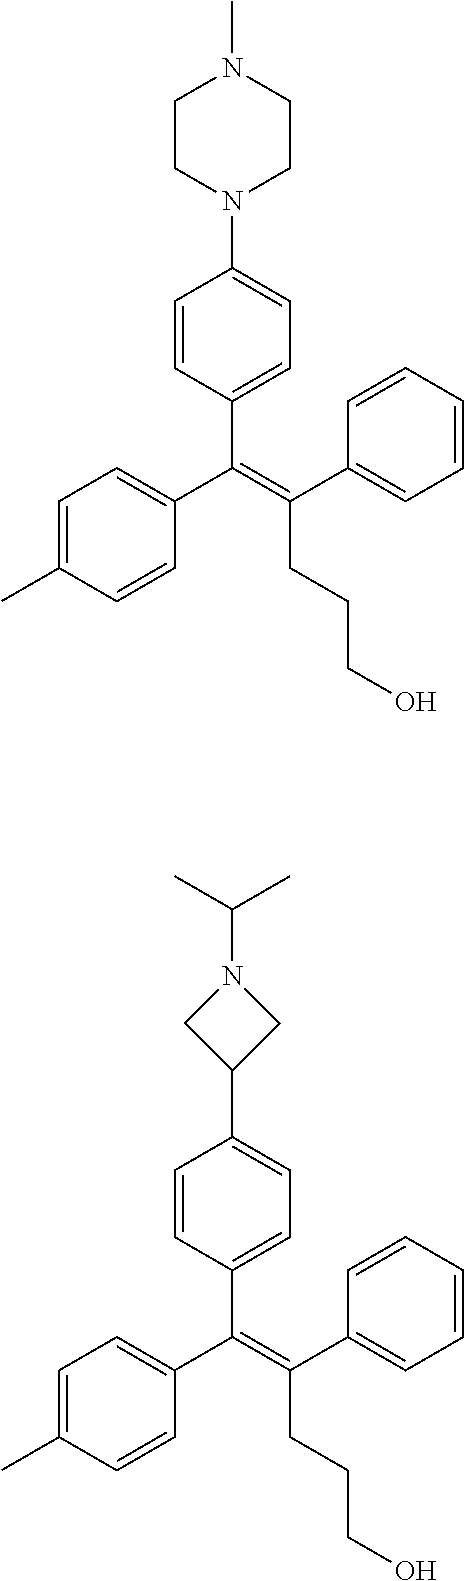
C(=C(C1=CC=CC=C1)CCCO)(C1=CC=C(C)C=C1)C1=CC=C(C2CN(C(C)C)C2)C=C1.C(=C(C1=CC=CC=C1)CCCO)(C1=CC=C(C)C=C1)C1=CC=C(N2CCN(C)CC2)C=C1
